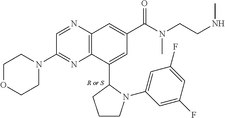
C1(C2CCCN2C2=CC(F)=CC(F)=C2)=CC(C(N(CCNC)C)=O)=CC2=C1N=C(N1CCOCC1)C=N2
